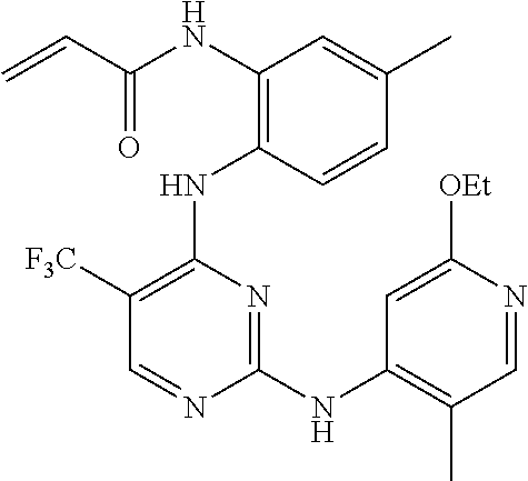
N(C1=C(NC2=C([F3C])C=NC(NC3=C(C)C=NC([OEt])=C3)=N2)C=CC(C)=C1)C(C=C)=O
